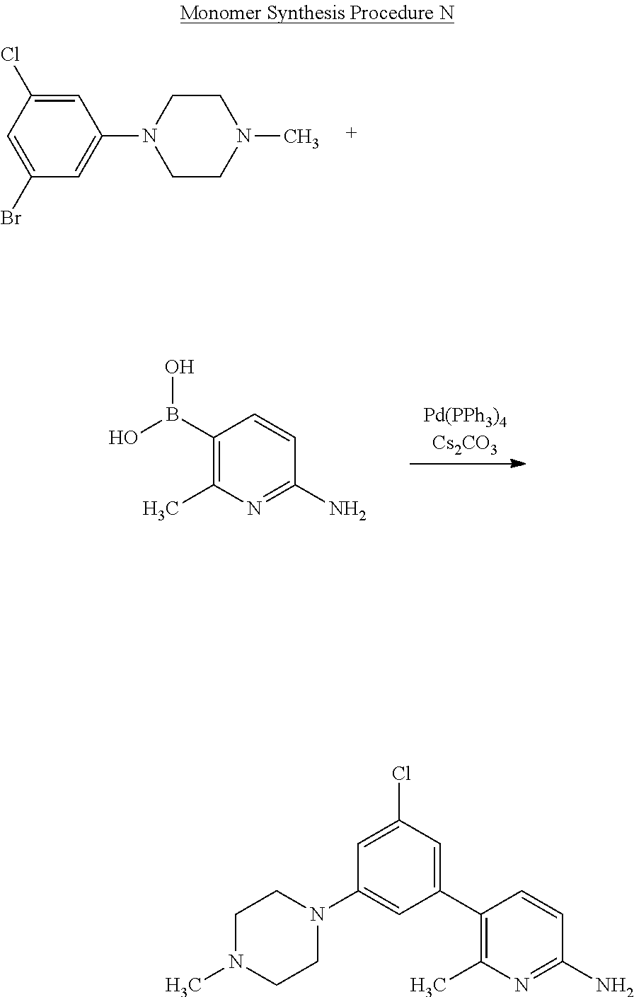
C1(B(O)O)=C(C)N=C(N)C=C1.C1=C(Cl)C=C(Br)C=C1N1CCN(C)CC1.C1(N2CCN(C)CC2)=CC(C2=C(C)N=C(N)C=C2)=CC(Cl)=C1
